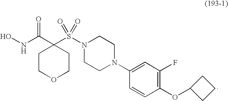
C1COCCC1(C(NO)=O)S(N1CCN(C2=CC(F)=C(OC3CCC3)C=C2)CC1)(=O)=O
